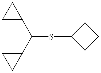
C(SC1CCC1)(C1CC1)C1CC1
